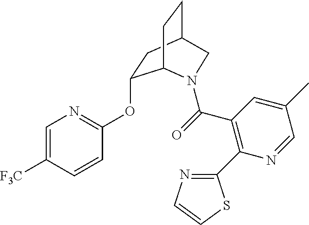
C1=C([F3C])C=CC(OC2CC3CCC2N(C(=O)C2=C(C4=NC=CS4)N=CC(C)=C2)C3)=N1
